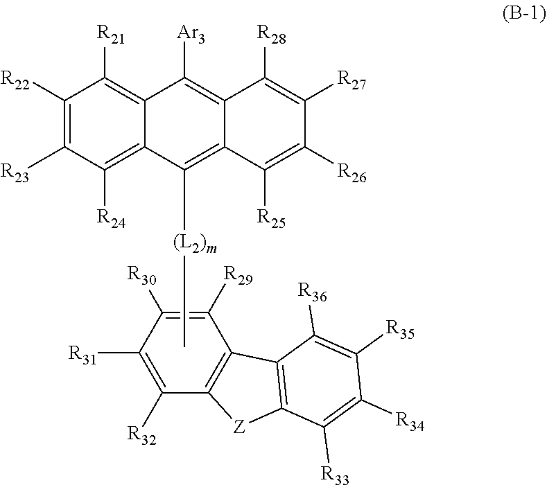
C1([R22])=C([R23])C([R24])=C2C(=C1[R21])C([Ar3])=C1C(=C2[(L2)m]C)C([R25])=C([R26])C([R27])=C1[R28].C1([R29])=C([R30])C([R31])=C([R32])C2=C1C1=C([Z]2)C([R33])=C([R34])C([R35])=C1[R36]
